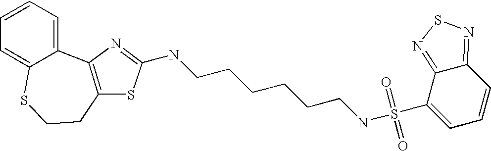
C12=CC=CC=C1SCCC1=C2N=C(NCCCCCCNS(C2=CC=CC3=NSN=C23)(=O)=O)S1
